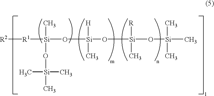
O([Si]([H])(O[Si]([R])(C)O[Si](C)(C)C)C)[Si](C)(O[Si](C)(C)C)[R1][R2]
